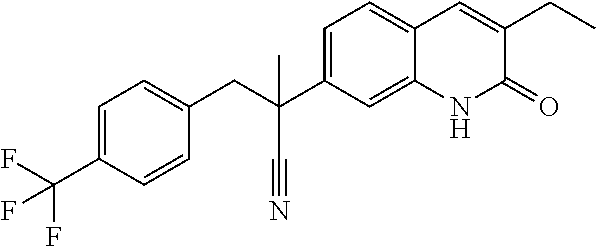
C1=CC(C(F)(F)F)=CC=C1CC(C#N)(C1=CC=C2C(=C1)NC(=O)C(CC)=C2)C
